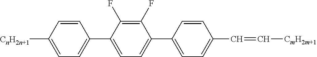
C1=C([CnH2n+1])C=CC(C2=CC=C(C3=CC=C(C=C[CmH2m+1])C=C3)C(F)=C2F)=C1
